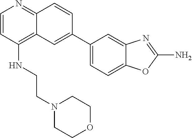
C1(NCCN2CCOCC2)=C2C(=NC=C1)C=CC(C1=CC=C3C(=C1)N=C(N)O3)=C2
